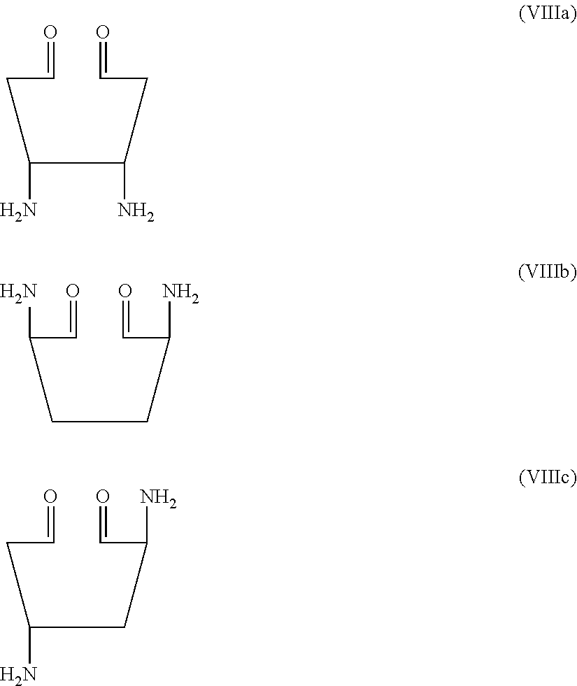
C(=O)CC(C(CC=O)N)N.C(=O)C(CCC(C=O)N)N.C(=O)CC(CC(C=O)N)N
